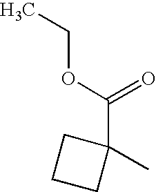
CCOC(C1(C)CCC1)=O
